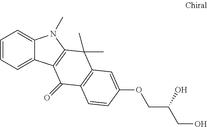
C1=CC=C2C(=C1)N(C)C1=C2C(=O)C2=C(C1(C)C)C=C(OCC(CO)O)C=C2
